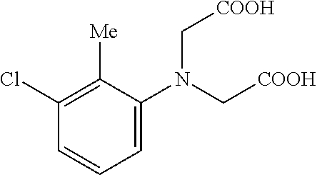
C1=C(N(C[COOH])C[COOH])C([Me])=C(Cl)C=C1
